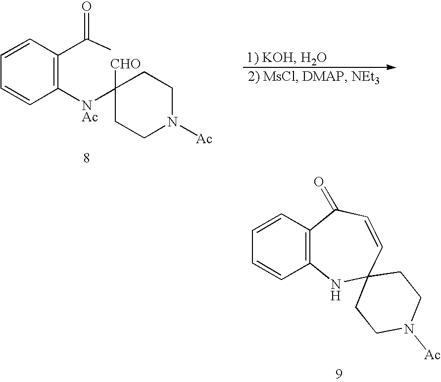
C1([NAc]C2([CHO])CCN([Ac])CC2)=C(C(=O)C)C=CC=C1.C12=C(C=CC=C1)C(=O)C=CC1(N2)CCN([Ac])CC1
